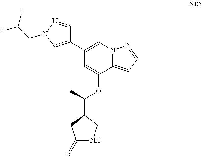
C1(C2=CN(CC(F)F)N=C2)=CN2C(=CC=N2)C(OC(C2CC(=O)NC2)C)=C1
